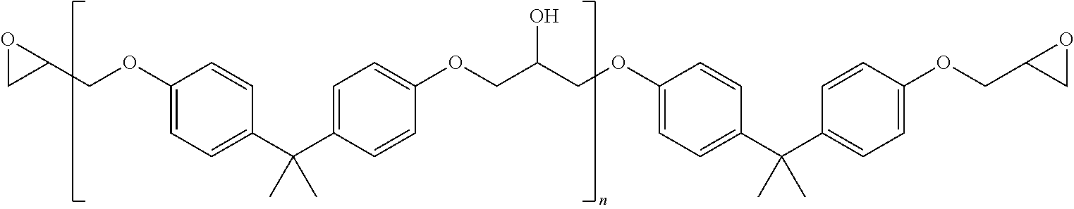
O1CC1COC1=CC=C(C(C)(C2=CC=C(OCC(COC3=CC=C(C(C4=CC=C(OCC5OC5)C=C4)(C)C)C=C3)O)C=C2)C)C=C1
